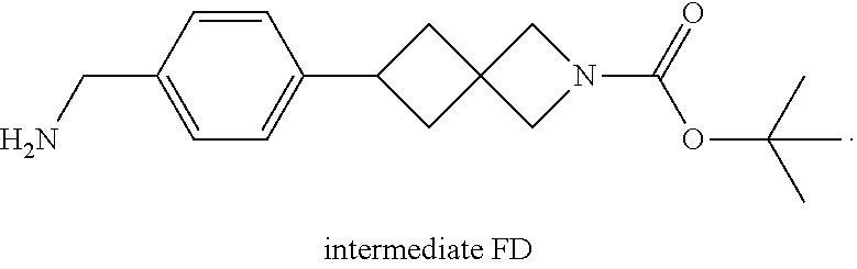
C1=C(CN)C=CC(C2CC3(C2)CN(C(=O)OC(C)(C)C)C3)=C1
